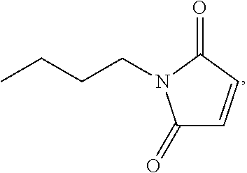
CCCCN1C(=O)C=CC1=O
